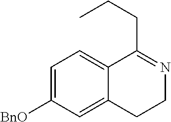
C1=C([BnO])C=C2C(=C1)C(CCC)=NCC2
